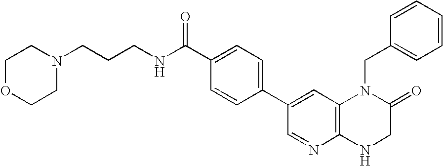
C1(C2=CC3=C(N=C2)NCC(=O)N3CC2=CC=CC=C2)=CC=C(C(NCCCN2CCOCC2)=O)C=C1
